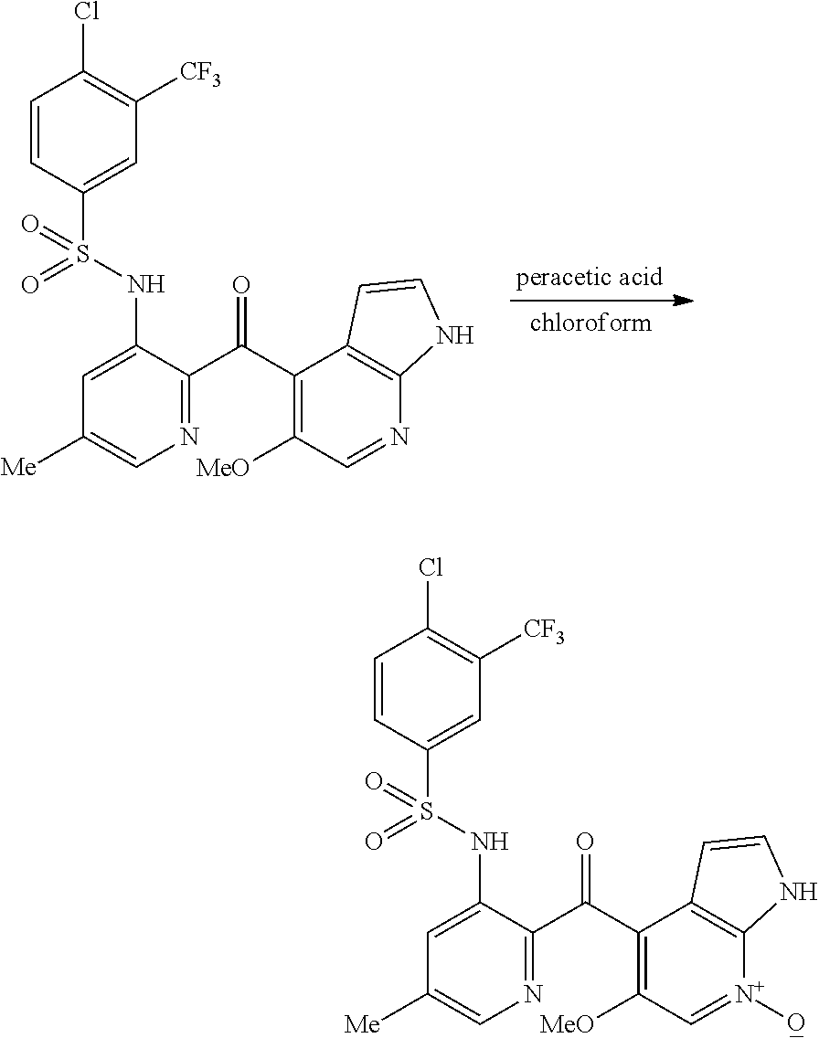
C1=CC(S(=O)(NC2=CC([Me])=CN=C2C(=O)C2=C([MeO])C=NC3=C2C=CN3)=O)=CC([CF3])=C1Cl.C1=CC(S(=O)(NC2=CC([Me])=CN=C2C(=O)C2=C([MeO])C=[N+]([O_])C3=C2C=CN3)=O)=CC([CF3])=C1Cl
